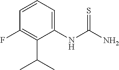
C1=CC=C(NC(N)=S)C(C(C)C)=C1F
